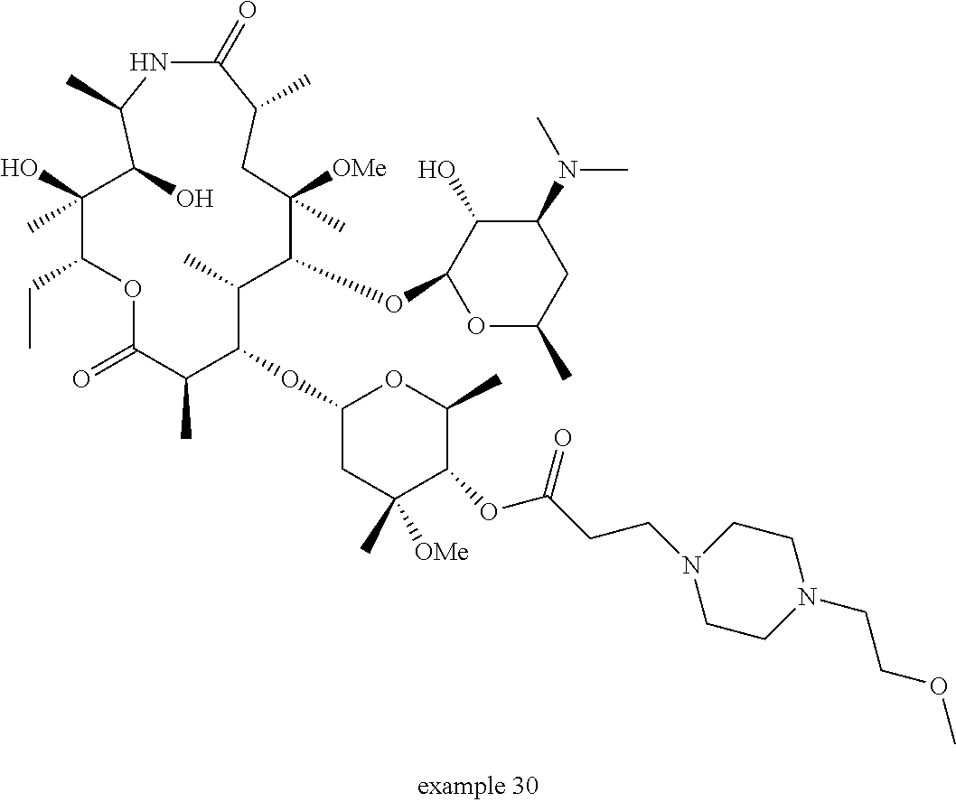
C1(OC2C(C)C(OC3OC(C)CC(N(C)C)C3O)C([OMe])(C)CC(C)C(=O)NC(C)C(O)C(C)(O)C(CC)OC(=O)C2C)CC(C)([OMe])C(OC(CCN2CCN(CCOC)CC2)=O)C(C)O1
